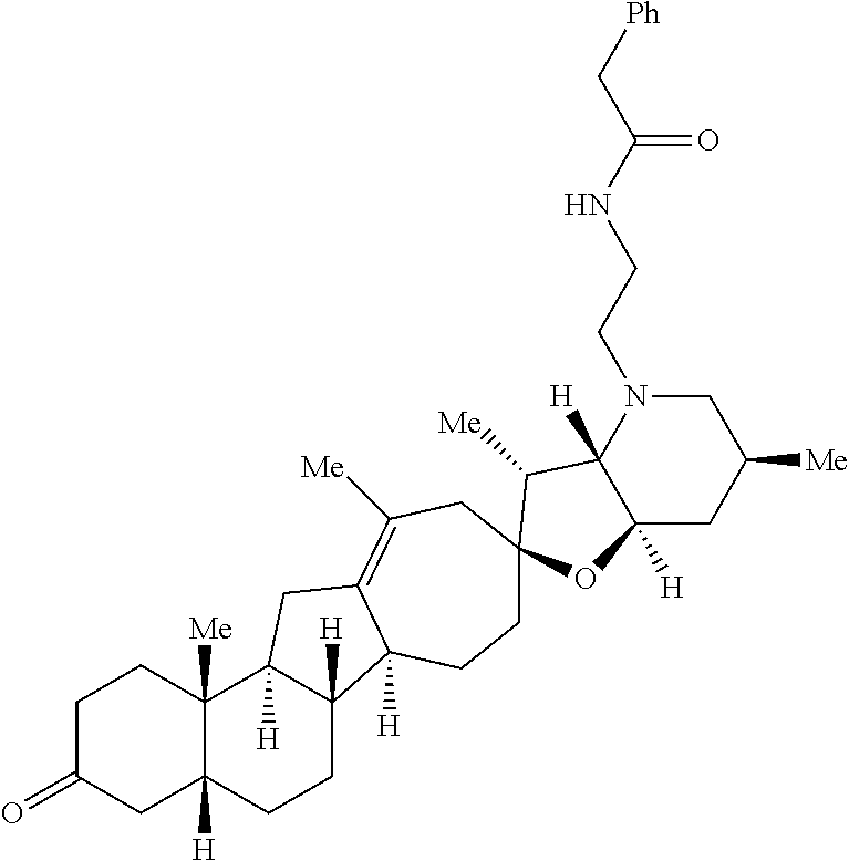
C1C(=O)CC2([H])C([Me])(C1)C1([H])C([H])(CC2)C2([H])C(=C([Me])CC3(CC2)C([Me])C2([H])C([H])(CC([Me])CN2CCNC(C[Ph])=O)O3)C1
